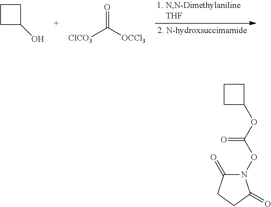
C1CC(O)C1.[ClCO3]C([OCCl3])=O.N1(OC(=O)OC2CCC2)C(=O)CCC1=O
